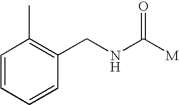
C1(CNC([M])=O)=C(C)C=CC=C1
